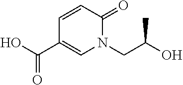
C1=CC(=O)N(CC(O)C)C=C1C(O)=O
